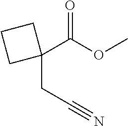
C1(C(OC)=O)(CC#N)CCC1
